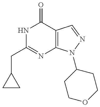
N1C(CC2CC2)=NC2=C(C1=O)C=NN2C1CCOCC1
